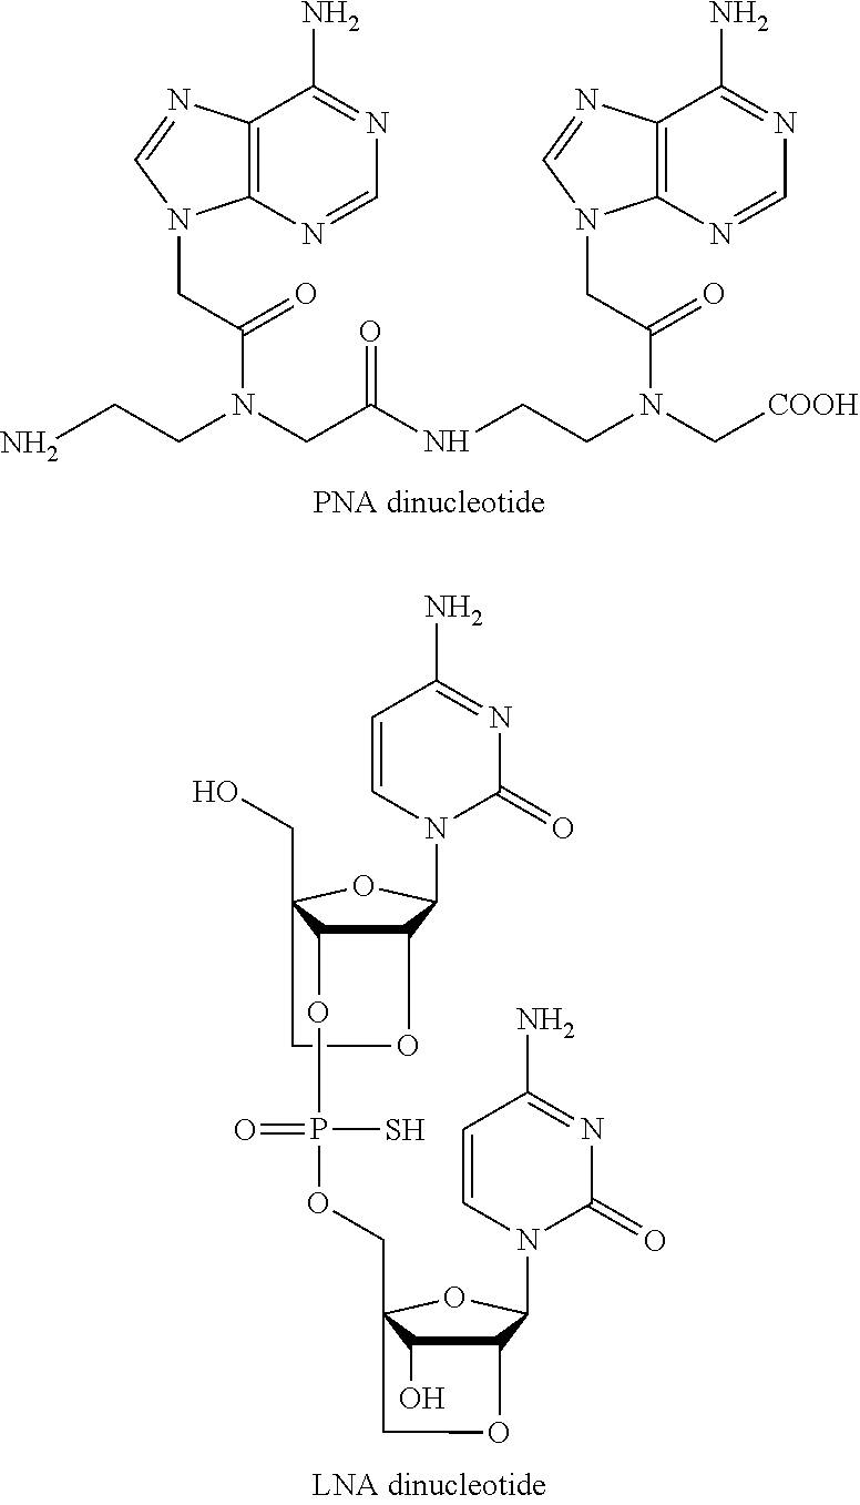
NCCN(CC(NCCN(C[COOH])C(CN1C2=C(C(N)=NC=N2)N=C1)=O)=O)C(CN1C2=C(C(N)=NC=N2)N=C1)=O.C12C(O)C(COP(S)(=O)OC3C4OCC3(CO)OC4N3C(=O)N=C(N)C=C3)(OC1N1C(=O)N=C(N)C=C1)CO2
